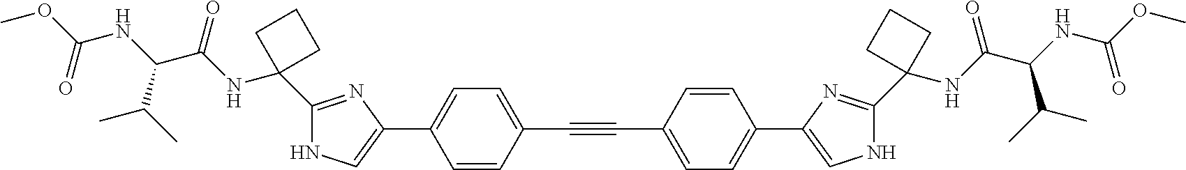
C1=CC(C#CC2=CC=C(C3=CNC(C4(NC(C(NC(OC)=O)C(C)C)=O)CCC4)=N3)C=C2)=CC=C1C1=CNC(C2(NC(C(C(C)C)NC(=O)OC)=O)CCC2)=N1
